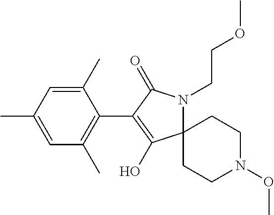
C12(CCN(OC)CC1)N(CCOC)C(=O)C(C1=C(C)C=C(C)C=C1C)=C2O
